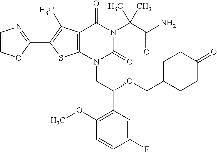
C12=C(C(C)=C(C3=NC=CO3)S1)C(=O)N(C(C(N)=O)(C)C)C(=O)N2CC(C1=C(OC)C=CC(F)=C1)OCC1CCC(=O)CC1
